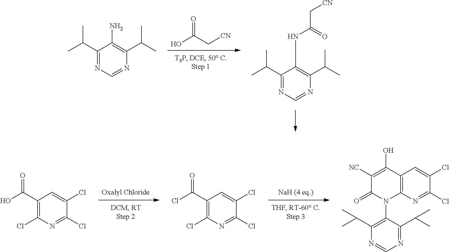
C12=C(N=C(Cl)C(Cl)=C1)N(C1=C(C(C)C)N=CN=C1C(C)C)C(=O)C([NC])=C2O.C1(C(=O)Cl)=C(Cl)N=C(Cl)C(Cl)=C1.C1(C(=O)O)=C(Cl)N=C(Cl)C(Cl)=C1.OC(C[CN])=O.C1(C(C)C)=NC=NC(C(C)C)=C1NC(C[CN])=O.C1(C(C)C)=NC=NC(C(C)C)=C1N
